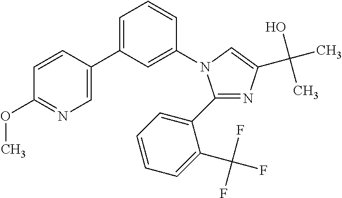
C1(C2=CC=CC=C2C(F)(F)F)=NC(C(O)(C)C)=CN1C1=CC(C2=CN=C(OC)C=C2)=CC=C1
